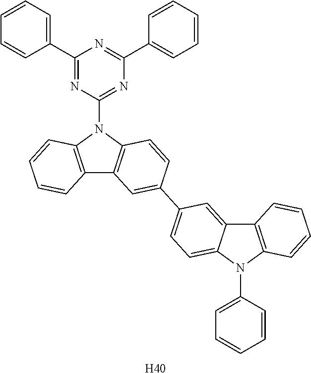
C1(C2=CC=CC=C2)=NC(N2C3=C(C4=C2C=CC(C2=CC=C5C(=C2)C2=C(N5C5=CC=CC=C5)C=CC=C2)=C4)C=CC=C3)=NC(C2=CC=CC=C2)=N1.[H40]
